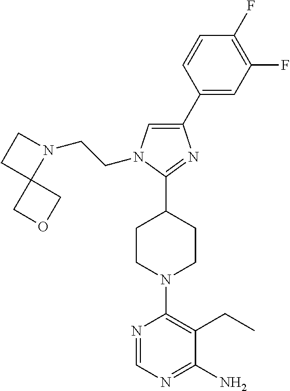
C1(C2=CC(F)=C(F)C=C2)=CN(CCN2CCC23COC3)C(C2CCN(C3=C(CC)C(N)=NC=N3)CC2)=N1
